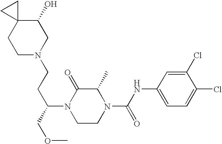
C(C(N1CCN(C(NC2=CC=C(Cl)C(Cl)=C2)=O)C(C)C1=O)CCN1CC(O)C2(CC1)CC2)OC
